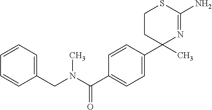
C1(C2=CC=C(C(N(CC3=CC=CC=C3)C)=O)C=C2)(C)N=C(N)SCC1
